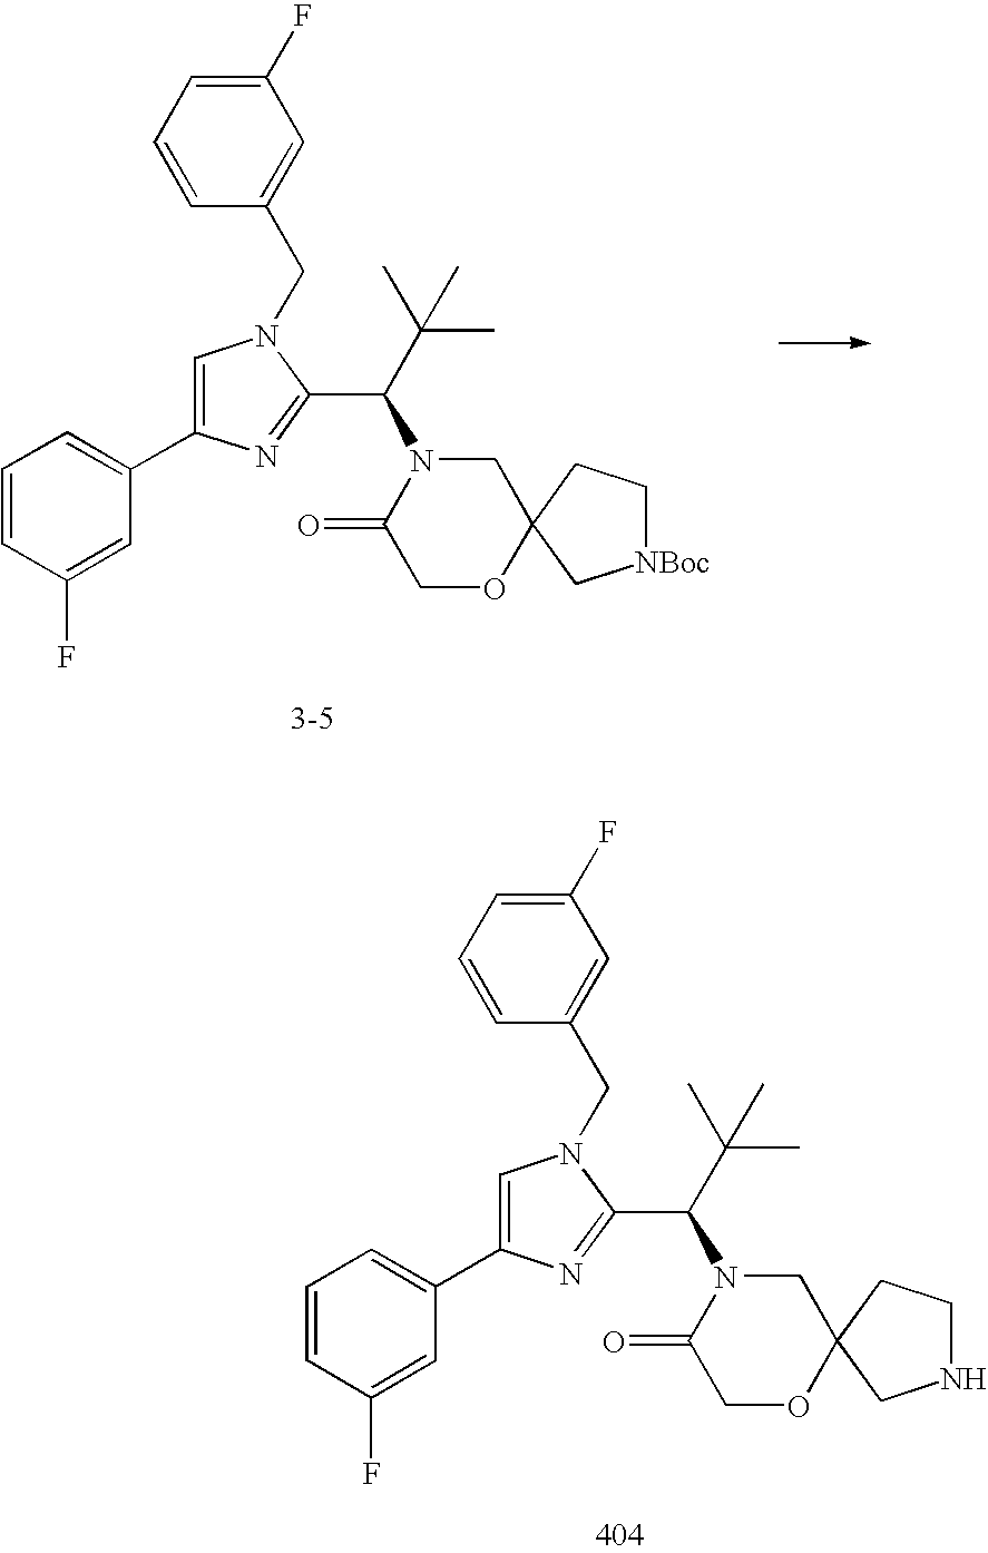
C1=CC(F)=CC(C2=CN(CC3=CC(F)=CC=C3)C(C(N3C(=O)COC4(C3)CC[NBoc]C4)C(C)(C)C)=N2)=C1.C1=CC(F)=CC(C2=CN(CC3=CC(F)=CC=C3)C(C(N3C(=O)COC4(C3)CCNC4)C(C)(C)C)=N2)=C1
